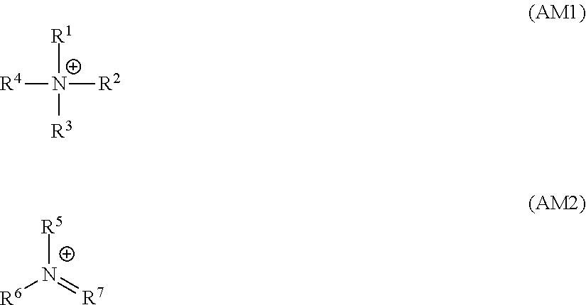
[R1][N+]([R2])([R4])[R3].[R5][N+](=[R7])[R6]
